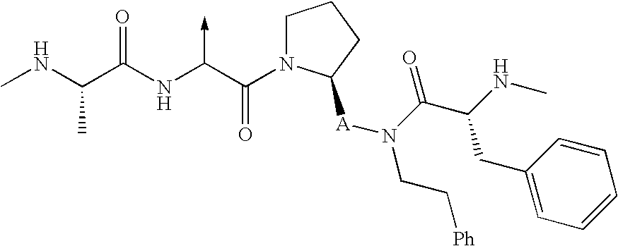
C(NC)(C(NC(C(N1CCCC1[A]N(CC[Ph])C(C(NC)CC1=CC=CC=C1)=O)=O)->C)=O)C
